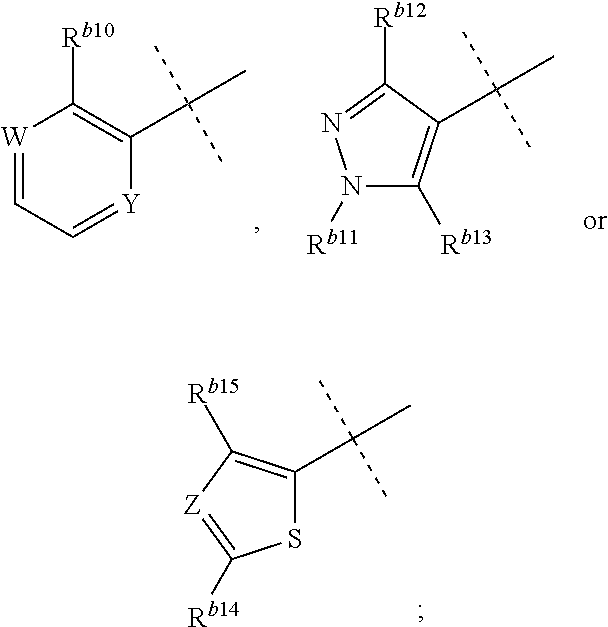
[W]1=CC=[Y]C(C(C)(C)C)=C1[Rb10].N1([Rb11])C([Rb13])=C(C(C)(C)C)C([Rb12])=N1.S1C(C(C)(C)C)=C([Rb15])[Z]=C1[Rb14]
